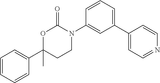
C1(C2=CC=NC=C2)=CC=CC(N2C(=O)OC(C3=CC=CC=C3)(C)CC2)=C1
